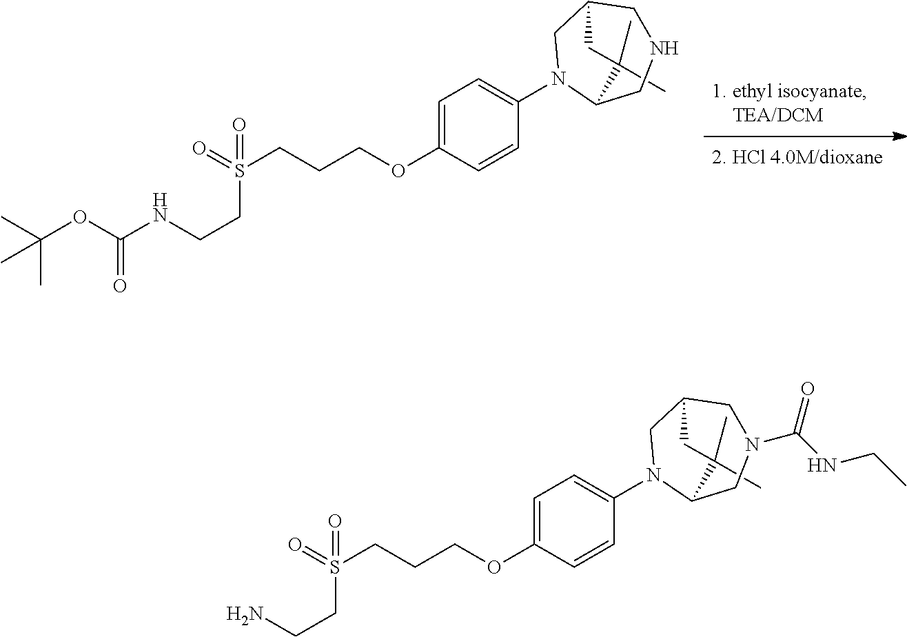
C1(C)(C)C2N(C3=CC=C(OCCCS(=O)(CCNC(OC(C)(C)C)=O)=O)C=C3)CC(CNC2)C1.C1(C)(C)C2N(C3=CC=C(OCCCS(=O)(CCN)=O)C=C3)CC(CN(C(NCC)=O)C2)C1
